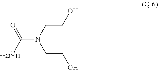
O=C(N(CCO)CCO)[H23C11]
